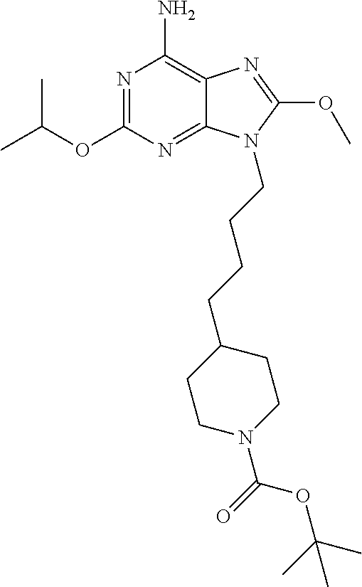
N1=C(OC(C)C)N=C2C(=C1N)N=C(OC)N2CCCCC1CCN(C(OC(C)(C)C)=O)CC1
